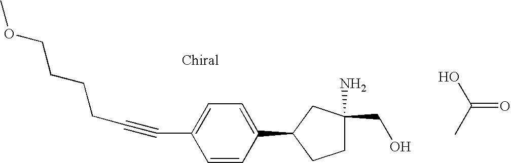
C(C1=CC=C(C2CCC(N)(CO)C2)C=C1)#CCCCCOC.OC(C)=O
